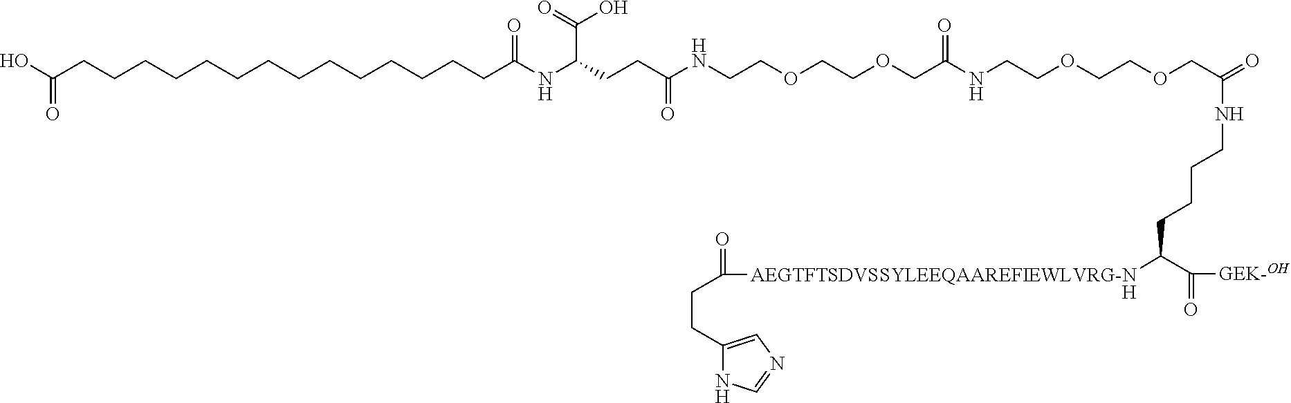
[H].O=C(O)CCCCCCCCCCCCCCC(NC(CCC(NCCOCCOCC(NCCOCCOCC(=O)NCCCCC(C(=O)[GEK-OH])[AEGTFTSDVSSYLEEQAAREFIEWLVRG-N]C(CCC1=CN=CN1)=O)=O)=O)C(=O)O)=O
